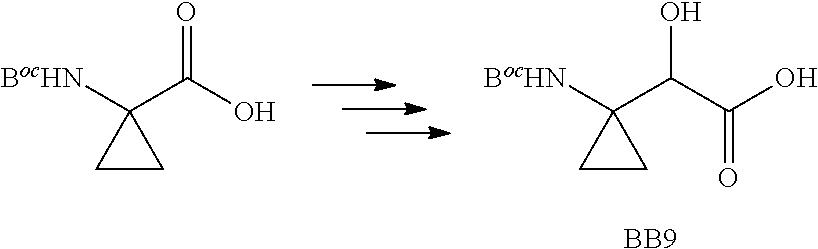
[BocHN]C1(C(C(O)=O)O)CC1.[BB9].[BocHN]C1(C(O)=O)CC1
